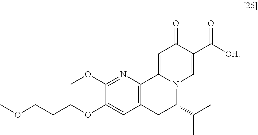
COCCCOC1=CC2=C(N=C1OC)C1=CC(=O)C(C([OH])=O)=CN1C(C(C)C)C2
